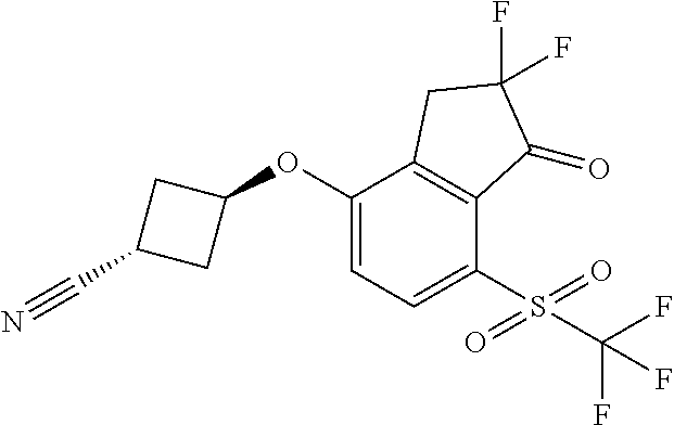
C1(OC2CC(C#N)C2)=CC=C(S(=O)(=O)C(F)(F)F)C2=C1CC(F)(F)C2=O
